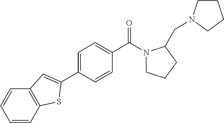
C1(C2=CC3=C(C=CC=C3)S2)=CC=C(C(N2CCCC2CN2CCCC2)=O)C=C1
